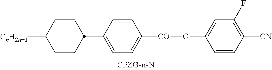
[CO](OC1=CC(F)=C([CN])C=C1)C1=CC=C(C2CCC([CnH2n+1])CC2)C=C1
